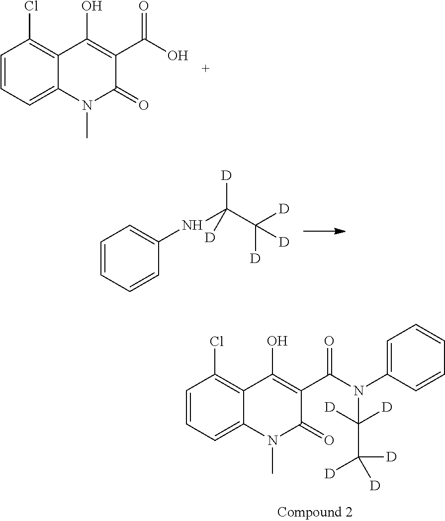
C1=CC=C2C(=C1Cl)C(O)=C(C(O)=O)C(=O)N2C.C1=CC=C2C(=C1Cl)C(O)=C(C(N(C([D])([D])C([D])([D])[D])C1=CC=CC=C1)=O)C(=O)N2C.C1=CC=CC(NC(C([D])([D])[D])([D])[D])=C1
